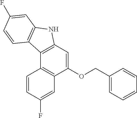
C1(OCC2=CC=CC=C2)=CC2=C(C3=C1C=C(F)C=C3)C1=C(N2)C=C(F)C=C1
